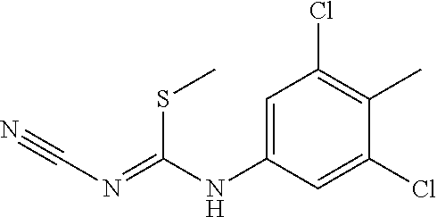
N(C1=CC(Cl)=C(C)C(Cl)=C1)C(=NC#N)SC
